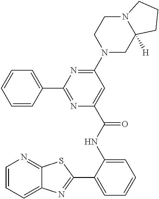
C1=CC=C2C(=N1)SC(C1=CC=CC=C1NC(=O)C1=CC(N3CC4([H])N(CC3)CCC4)=NC(C3=CC=CC=C3)=N1)=N2
